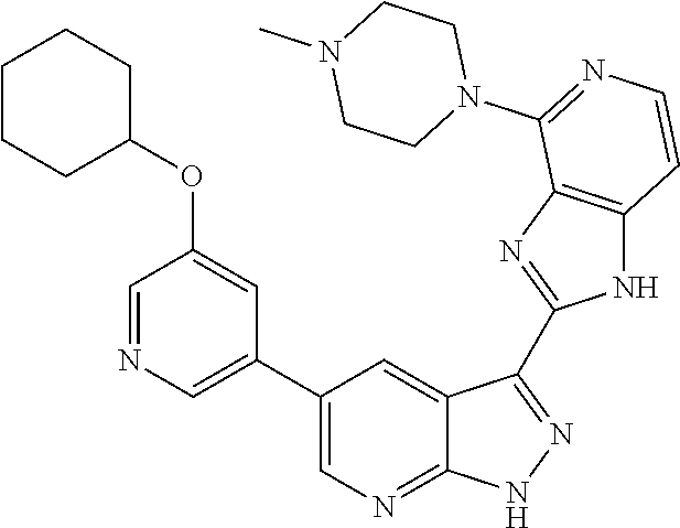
C1=NC=C(C2=CN=C3C(=C2)C(C2=NC4=C(N2)C=CN=C4N2CCN(C)CC2)=N[N H]3)C=C1OC1CCCCC1
